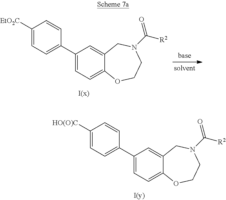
C1(C2=CC=C([EtO2C])C=C2)=CC=C2C(=C1)CN(C([R2])=O)CCO2.C1(C2=CC=C([HO(O)C])C=C2)=CC=C2C(=C1)CN(C([R2])=O)CCO2
